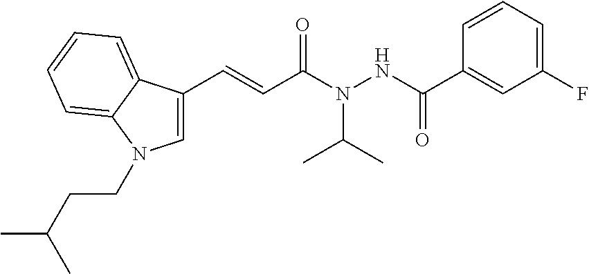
C1=CC=C(F)C=C1C(NN(C(C=CC1=CN(CCC(C)C)C2=CC=CC=C12)=O)C(C)C)=O
